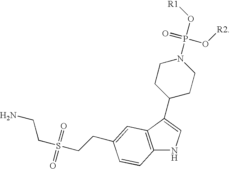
C12=C(C(C3CCN(P(O[R2])(=O)O[R1])CC3)=CN1)C=C(CCS(=O)(=O)CCN)C=C2
